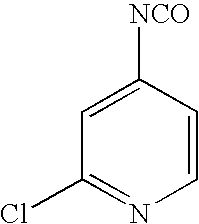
C1=C([NCO])C=CN=C1Cl
